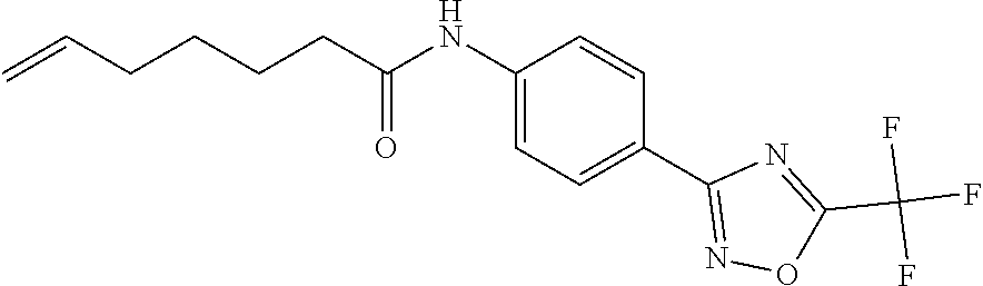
C1(NC(CCCCC=C)=O)=CC=C(C2=NOC(C(F)(F)F)=N2)C=C1
